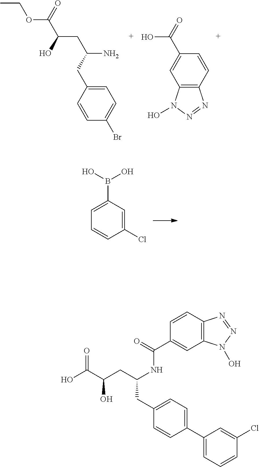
C1=CC(CC(N)CC(C(OCC)=O)O)=CC=C1Br.C12=C(C=CC(C(O)=O)=C1)N=NN2O.C1=C(B(O)O)C=C(Cl)C=C1.C1(CC(CC(C(O)=O)O)NC(=O)C2=CC3=C(C=C2)N=NN3O)=CC=C(C2=CC=CC(Cl)=C2)C=C1
